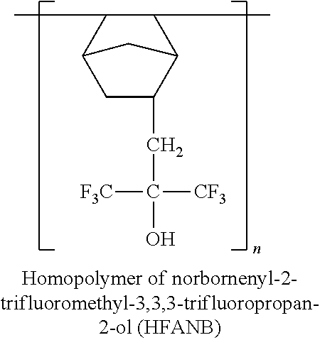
C1C(CC([CF3])([F3C])O)C2C(C)C(C)C1C2
